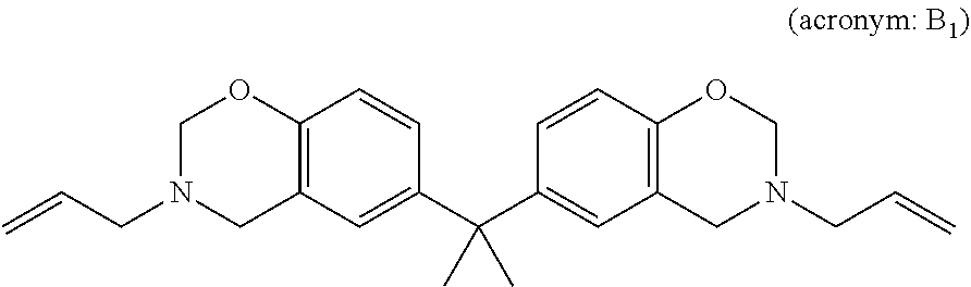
C12=C(C=C(C(C3=CC4=C(C=C3)OCN(CC=C)C4)(C)C)C=C1)CN(CC=C)CO2
